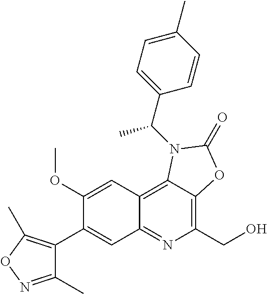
C1(C2=CC3=NC(CO)=C4C(=C3C=C2OC)N(C(C2=CC=C(C)C=C2)C)C(=O)O4)=C(C)ON=C1C
